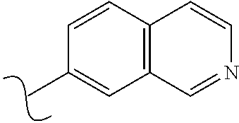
C1=CC2=C(C=C1C)C=NC=C2
